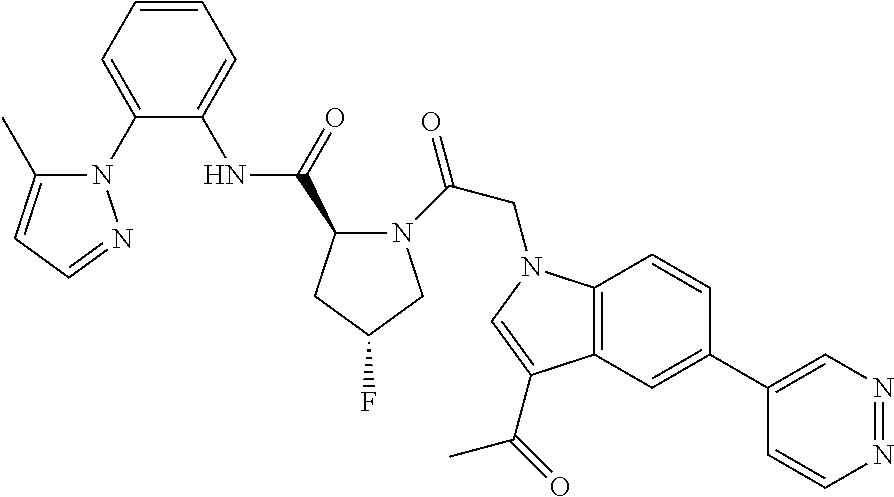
C1(C)=CC=NN1C1=CC=CC=C1NC(=O)C1N(C(=O)CN2C3=C(C=C(C4=CN=NC=C4)C=C3)C(C(C)=O)=C2)CC(F)C1
